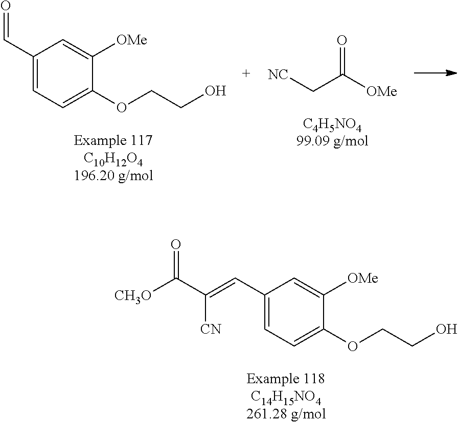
C1(C=C([CN])C([CH3O])=O)=CC=C(OCCO)C([OMe])=C1.C1(C=O)=CC=C(OCCO)C([OMe])=C1.[OMe]C(C[NC])=O
